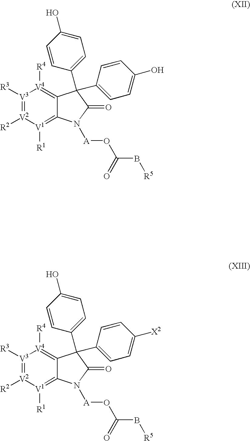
[V3]1([R3])=[V2]([R2])[V1]([R1])=C2C(=[V4]1[R4])C(C1=CC=C(O)C=C1)(C1=CC=C(O)C=C1)C(=O)N2[A]OC(B[R5])=O.[V3]1([R3])=[V2]([R2])[V1]([R1])=C2C(=[V4]1[R4])C(C1=CC=C([X2])C=C1)(C1=CC=C(O)C=C1)C(=O)N2[A]OC(B[R5])=O
